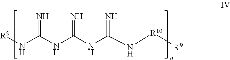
[R9]NC(NC(NC(N[R10][R9])=N)=N)=N
